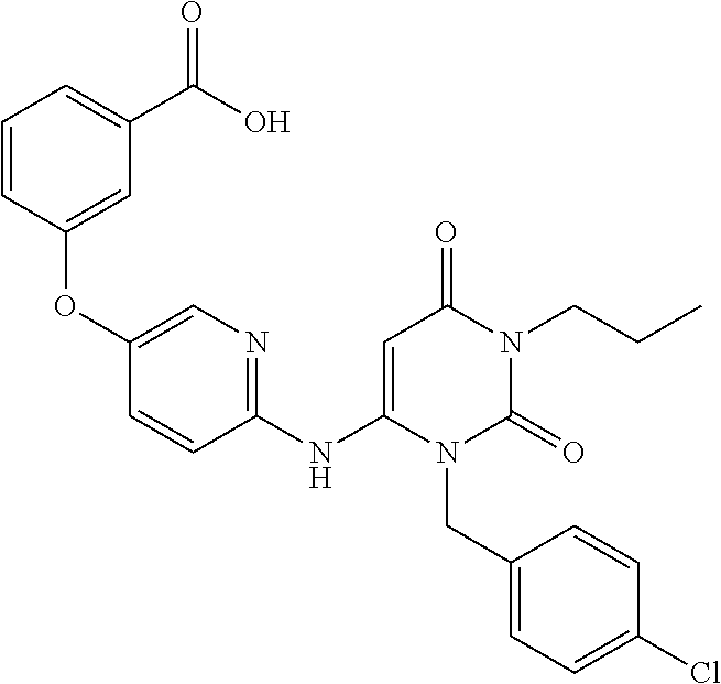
C1=CC(OC2=CN=C(NC3=CC(=O)N(CCC)C(=O)N3CC3=CC=C(Cl)C=C3)C=C2)=CC(C(O)=O)=C1
